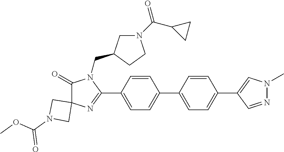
C1(=O)C2(N=C(C3=CC=C(C4=CC=C(C5=CN(C)N=C5)C=C4)C=C3)N1CC1CN(C(C3CC3)=O)CC1)CN(C(OC)=O)C2
